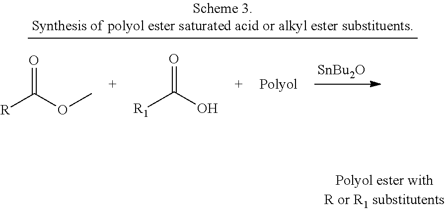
[SnBu2O].C(OC)(=O)[R].[R1]C(O)=O
